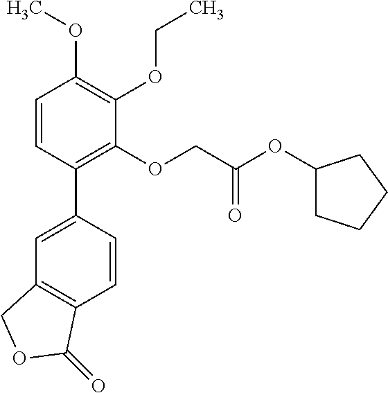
C1=C(C2=C(OCC(OC3CCCC3)=O)C(OCC)=C(OC)C=C2)C=CC2=C1COC2=O
